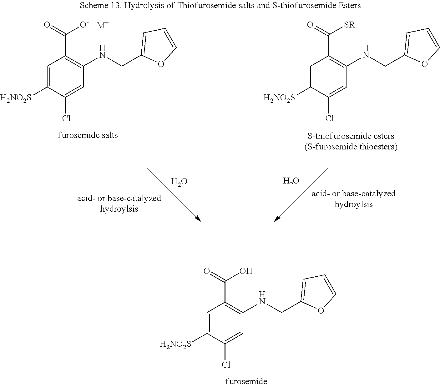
C1=C([H2NO2S])C(Cl)=CC(NCC2=CC=CO2)=C1C(=O)O.O.C1=C([H2NO2S])C(Cl)=CC(NCC2=CC=CO2)=C1C(=O)[O-].C1=C([H2NO2S])C(Cl)=CC(NCC2=CC=CO2)=C1C(=O)[SR].O.[M+]
